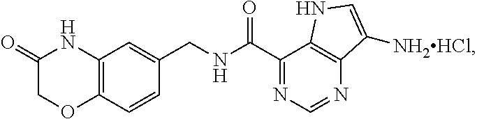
C12=C(C=CC(CNC(C3=NC=NC4=C3NC=C4[NH2HCl])=O)=C1)OCC(=O)N2
